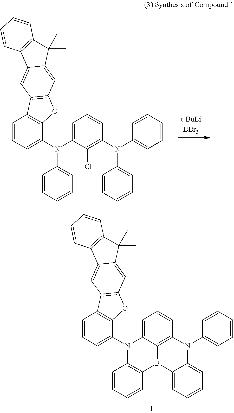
C1=CC=C(N2C3=CC=CC4=C3B(C3=C2C=CC=C3)C2=CC=CC=C2N4C2=CC=CC=C2)C2=C1C1=C(O2)C=C2C(=C1)C1=C(C2(C)C)C=CC=C1.C1=CC=C(N(C2=CC=CC(N(C3=CC=CC=C3)C3=CC=CC=C3)=C2Cl)C2=CC=CC=C2)C2=C1C1=C(O2)C=C2C(=C1)C1=C(C2(C)C)C=CC=C1
